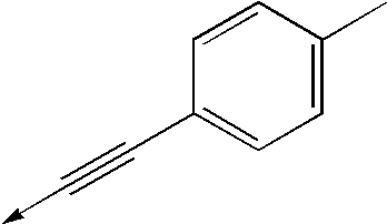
C1(C#C->C)=CC=C(C)C=C1
